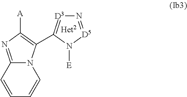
N1=[D5]N([E])C(C2=C([A])N=C3N2C=CC=C3)=[D3]1
